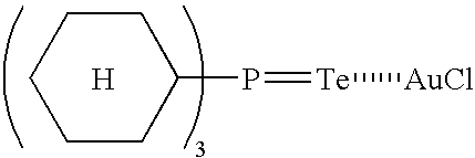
C1CCC(P=[Te][AuCl])CC1.[H]
